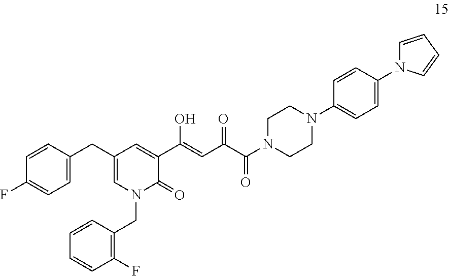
C1=C(CC2=CN(CC3=C(F)C=CC=C3)C(=O)C(C(O)=CC(=O)C(=O)N3CCN(C4=CC=C(N5C=CC=C5)C=C4)CC3)=C2)C=CC(F)=C1
